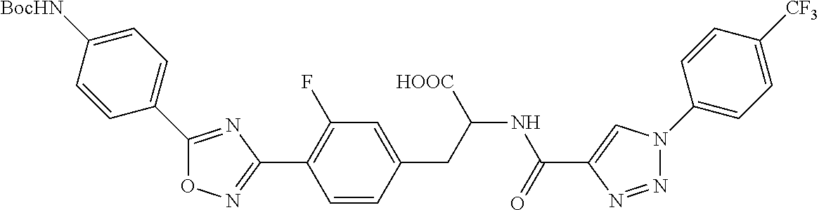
O1N=C(C2=C(F)C=C(CC(NC(C3=CN(C4=CC=C([CF3])C=C4)N=N3)=O)[HOOC])C=C2)N=C1C1=CC=C([BocHN])C=C1
